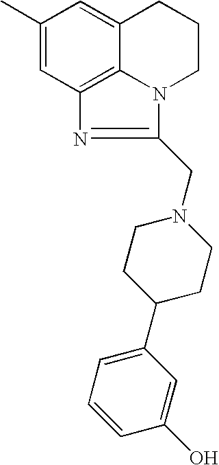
C1(C)=CC2=C3C(=C1)CCCN3C(CN1CCC(C3=CC=CC(O)=C3)CC1)=N2
